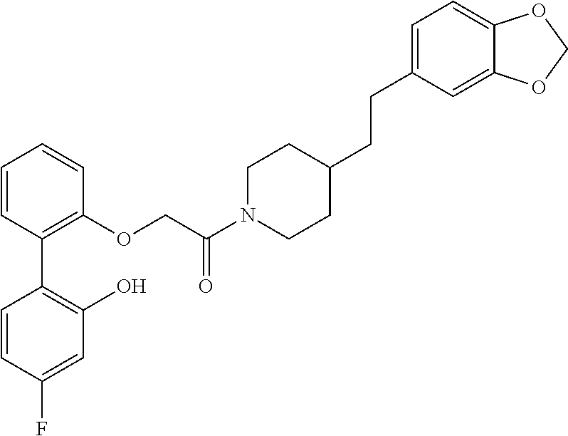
C1=CC(C2=C(O)C=C(F)C=C2)=C(OCC(N2CCC(CCC3=CC=C4C(=C3)OCO4)CC2)=O)C=C1
